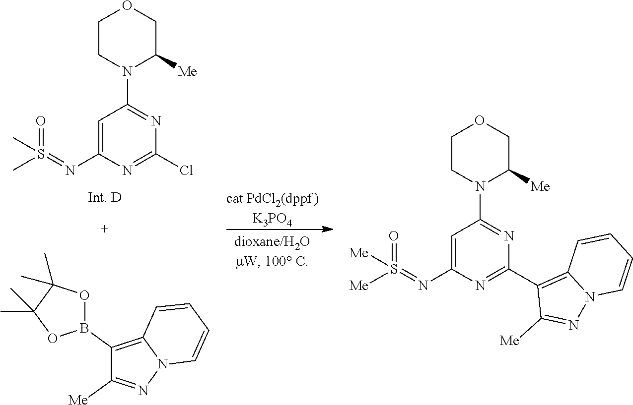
C1CN(C2=NC(Cl)=NC(N=S(=O)(C)C)=C2)C([Me])CO1.[cat PdCl2(dppf)K3PO4].C1CN(C2=NC(C3=C4N(N=C3[Me])C=CC=C4)=NC(N=S(=O)([Me])[Me])=C2)C([Me])CO1.CC1(C)OB(C2=C3N(N=C2[Me])C=CC=C3)OC1(C)C
